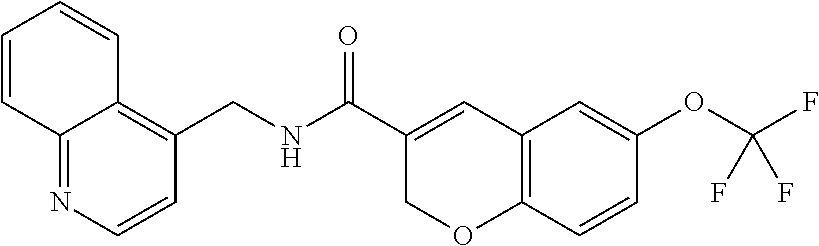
C1(OC(F)(F)F)=CC2=C(C=C1)OCC(C(NCC1=C3C(=NC=C1)C=CC=C3)=O)=C2
